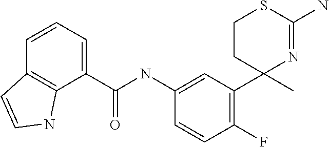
C1(NC(C2=CC=CC3=C2NC=C3)=O)=CC(C2(C)N=C(N)SCC2)=C(F)C=C1
